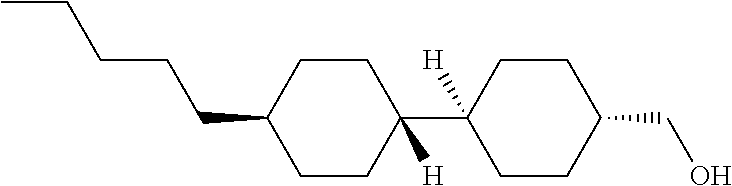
C1(C2([H])CCC(CO)CC2)([H])CCC(CCCCC)CC1
